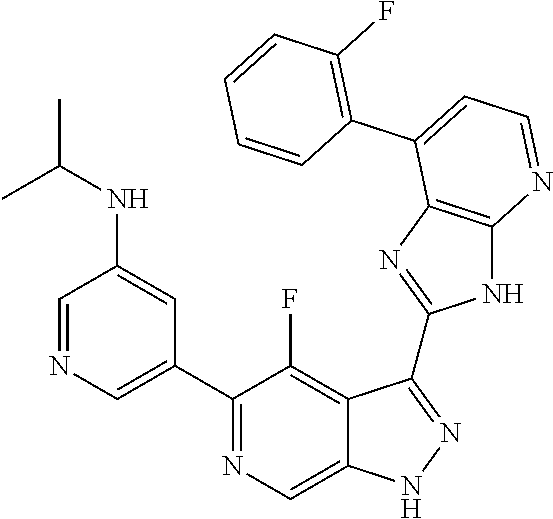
C1=NC=C(C2=NC=C3C(=C2F)C(C2=NC4=C(N2)N=CC=C4C2=C(F)C=CC=C2)=NN3)C=C1NC(C)C
